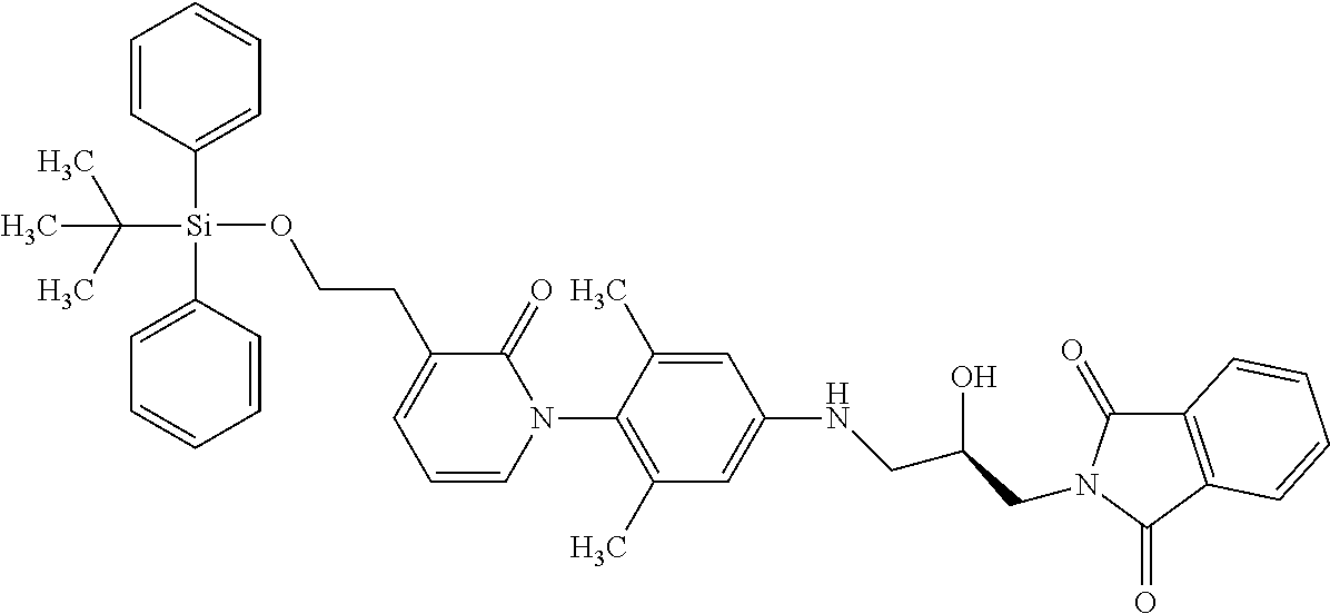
C1=C(C)C(N2C(=O)C(CCO[Si](C3=CC=CC=C3)(C3=CC=CC=C3)C(C)(C)C)=CC=C2)=C(C)C=C1NCC(CN1C(=O)C2=C(C1=O)C=CC=C2)O
